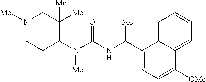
N1([Me])CCC(N(C(NC(C2=CC=C([OMe])C3=CC=CC=C23)[Me])=O)[Me])C([Me])([Me])C1
